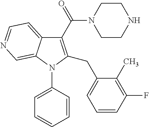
C1(C(N2CCNCC2)=O)=C(CC2=CC=CC(F)=C2C)N(C2=CC=CC=C2)C2=CN=CC=C12
